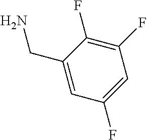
C1(F)=C(F)C=C(F)C=C1CN
